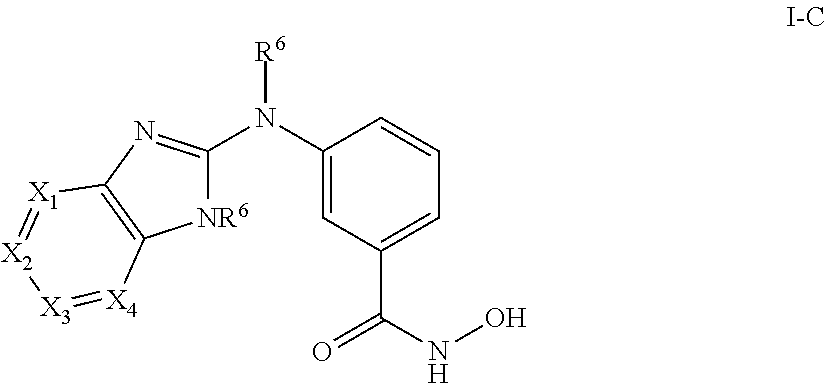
[NR6]1C(N(C2=CC(C(NO)=O)=CC=C2)[R6])=NC2=C1[X4]=[X3][X2]=[X1]2
